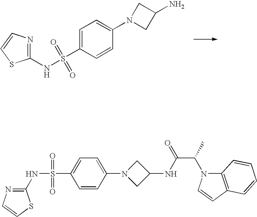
C1=CC(S(NC2=NC=CS2)(=O)=O)=CC=C1N1CC(N)C1.C1(NS(=O)(=O)C2=CC=C(N3CC(NC(C(C)N4C5=C(C=C4)C=CC=C5)=O)C3)C=C2)=NC=CS1
